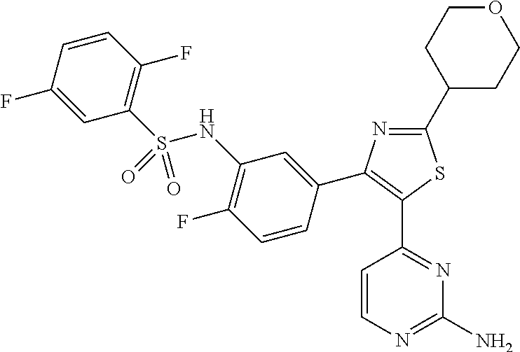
C1=CC(F)=C(S(NC2=C(F)C=CC(C3=C(C4=NC(N)=NC=C4)SC(C4CCOCC4)=N3)=C2)(=O)=O)C=C1F
